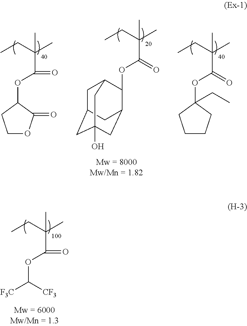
C1OC(=O)C(OC(C(C)(C)CC)=O)C1.O(C(C(C)(C)CC)=O)C1C2CC3(O)CC(CC1C3)C2.C1CCC(OC(C(C)(C)CC)=O)(CC)C1.C(OC(C(C)(C)CC)=O)([F3C])[CF3]
